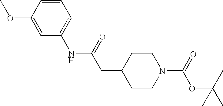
C1(OC)=CC(NC(CC2CCN(C(=O)OC(C)(C)C)CC2)=O)=CC=C1
